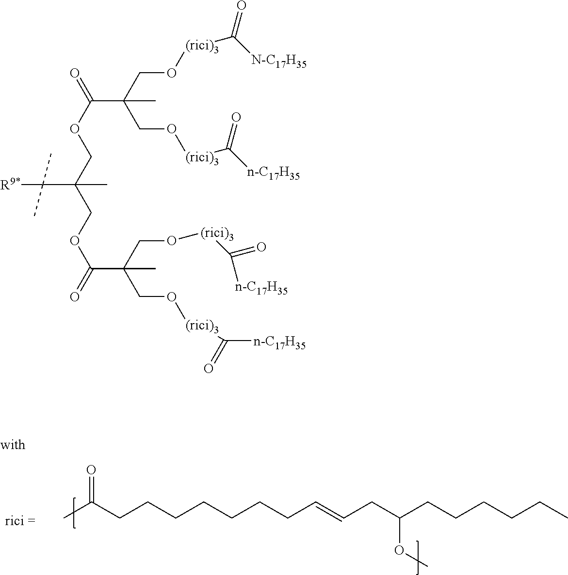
CC(CCCCCCCC=CCC(CCCCCC)OC)=O.C(O[(rici)3]C([n-C17H35])=O)C(CO[(rici)3]C([N-C17H35])=O)(C)C(OCC(COC(=O)C(CO[(rici)3]C([n-C17H35])=O)(CO[(rici)3]C([n-C17H35])=O)C)(C)C([R9*])(C)C)=O
